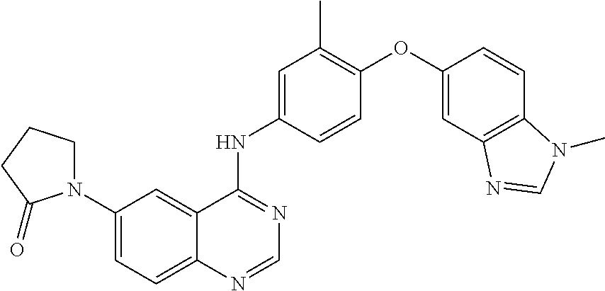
C12=CC=C(N3CCCC3=O)C=C1C(NC1=CC(C)=C(OC3=CC4=C(C=C3)N(C)C=N4)C=C1)=NC=N2
